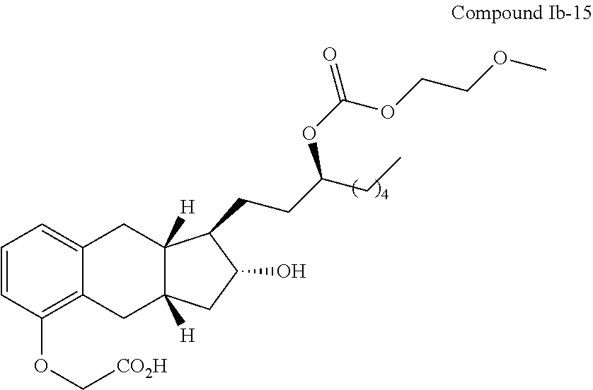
C1=CC(OC[CO2H])=C2C(=C1)CC1([H])C([H])(C2)CC(O)C1CCC(CC)OC(=O)OCCOC
